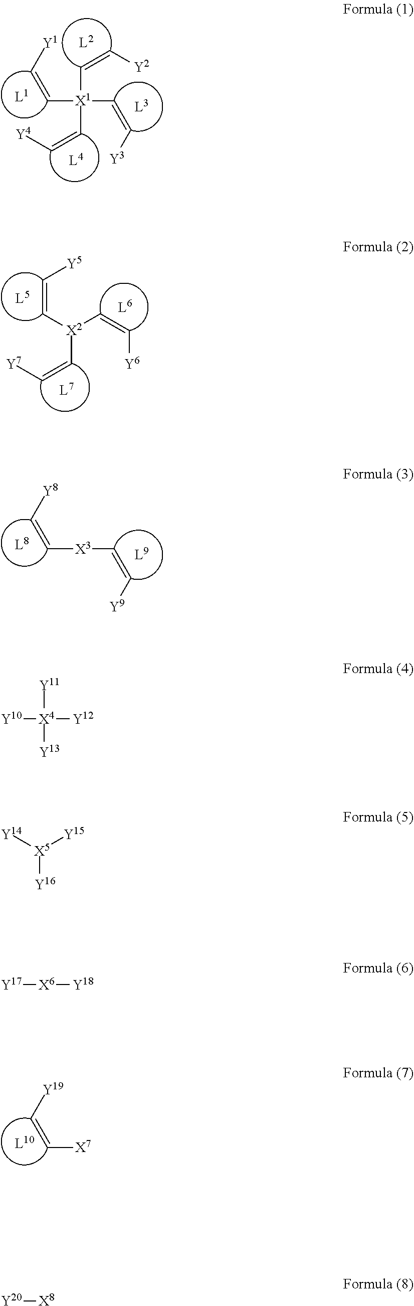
C([X1](C=C[Y4])(C=C[Y1])C=C[Y3])=C[Y2].[X2](C=C[Y7])(C=C[Y5])C=C[Y6].[X3](C=C[Y8])C=C[Y9].[X7]C=C[Y19].[X4]([Y12])([Y10])([Y11])[Y13].[X5]([Y16])([Y14])[Y15].[X6]([Y18])[Y17].[Y20][X8]
